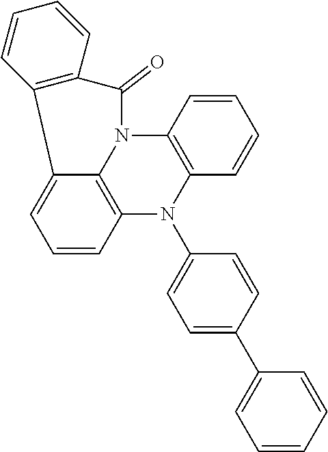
C12=CC=CC3=C1N(C1=C(N3C3=CC=C(C4=CC=CC=C4)C=C3)C=CC=C1)C(=O)C1=C2C=CC=C1
